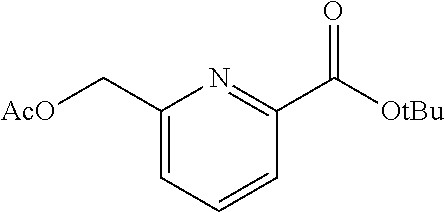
C1(C[AcO])=CC=CC(C([OtBu])=O)=N1
